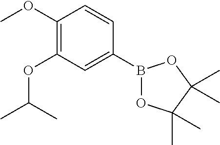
B1(C2=CC(OC(C)C)=C(OC)C=C2)OC(C)(C)C(C)(C)O1
